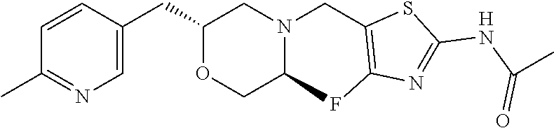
C1(C)=NC=C(CC2OCC3N(C2)CC2=C(N=C(NC(C)=O)S2)F3)C=C1.[H]
